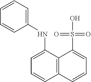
C1=CC2=C(C(NC3=CC=CC=C3)=C1)C(S(O)(=O)=O)=CC=C2
